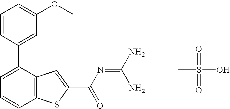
C1(C2=CC=CC3=C2C=C(C(N=C(N)N)=O)S3)=CC(OC)=CC=C1.CS(=O)(=O)O
